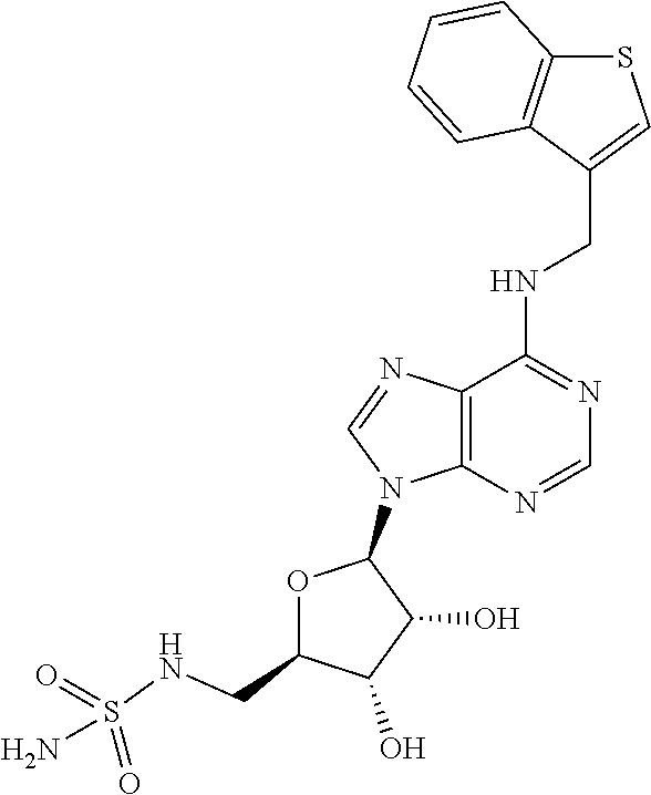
N(C1=NC=NC2=C1N=CN2C1OC(CNS(N)(=O)=O)C(O)C1O)CC1=CSC2=C1C=CC=C2
